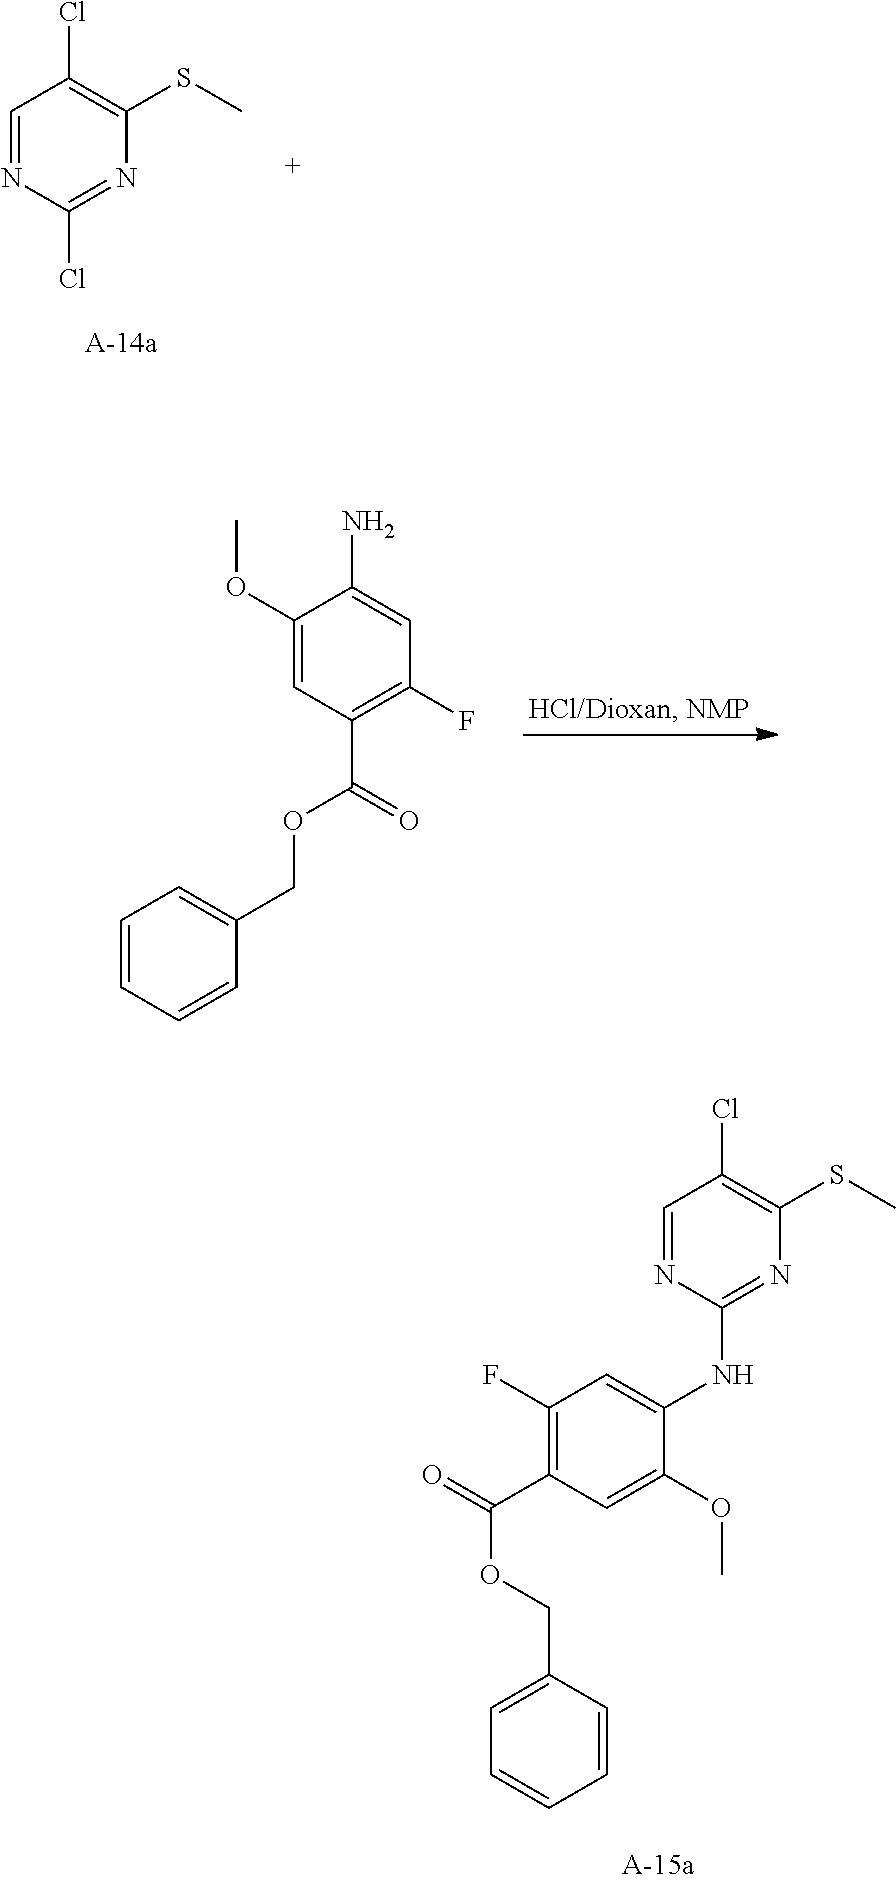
C1=NC(NC2=CC(F)=C(C(OCC3=CC=CC=C3)=O)C=C2OC)=NC(SC)=C1Cl.C1=NC(Cl)=NC(SC)=C1Cl.C1(OC)=CC(C(OCC2=CC=CC=C2)=O)=C(F)C=C1N
